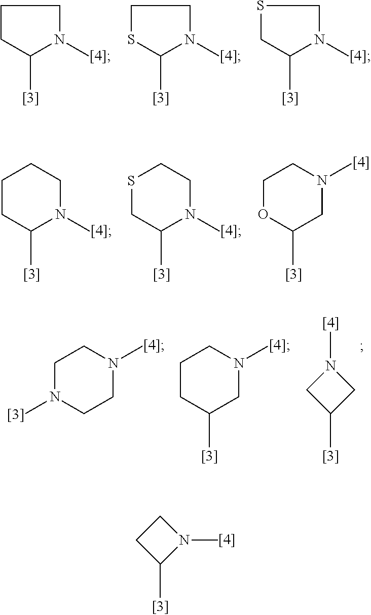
C1CC(C)N(C)C1.C1SC(C)N(C)C1.S1CC(C)N(C)C1.C1CC(C)N(C)CC1.S1CC(C)N(C)CC1.C1OC(C)CN(C)C1.C1N(C)CCN(C)C1.C1CC(C)CN(C)C1.C1(C)CN(C)C1.C1(C)N(C)CC1
